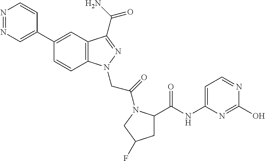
N1=NC=C(C2=CC3=C(C=C2)N(CC(=O)N2C(C(=O)NC4=CC=NC(O)=N4)CC(F)C2)N=C3C(N)=O)C=C1
